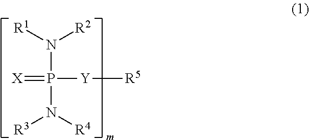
[R1]N([R2])P(N([R4])[R3])(=[X])[Y][R5]
